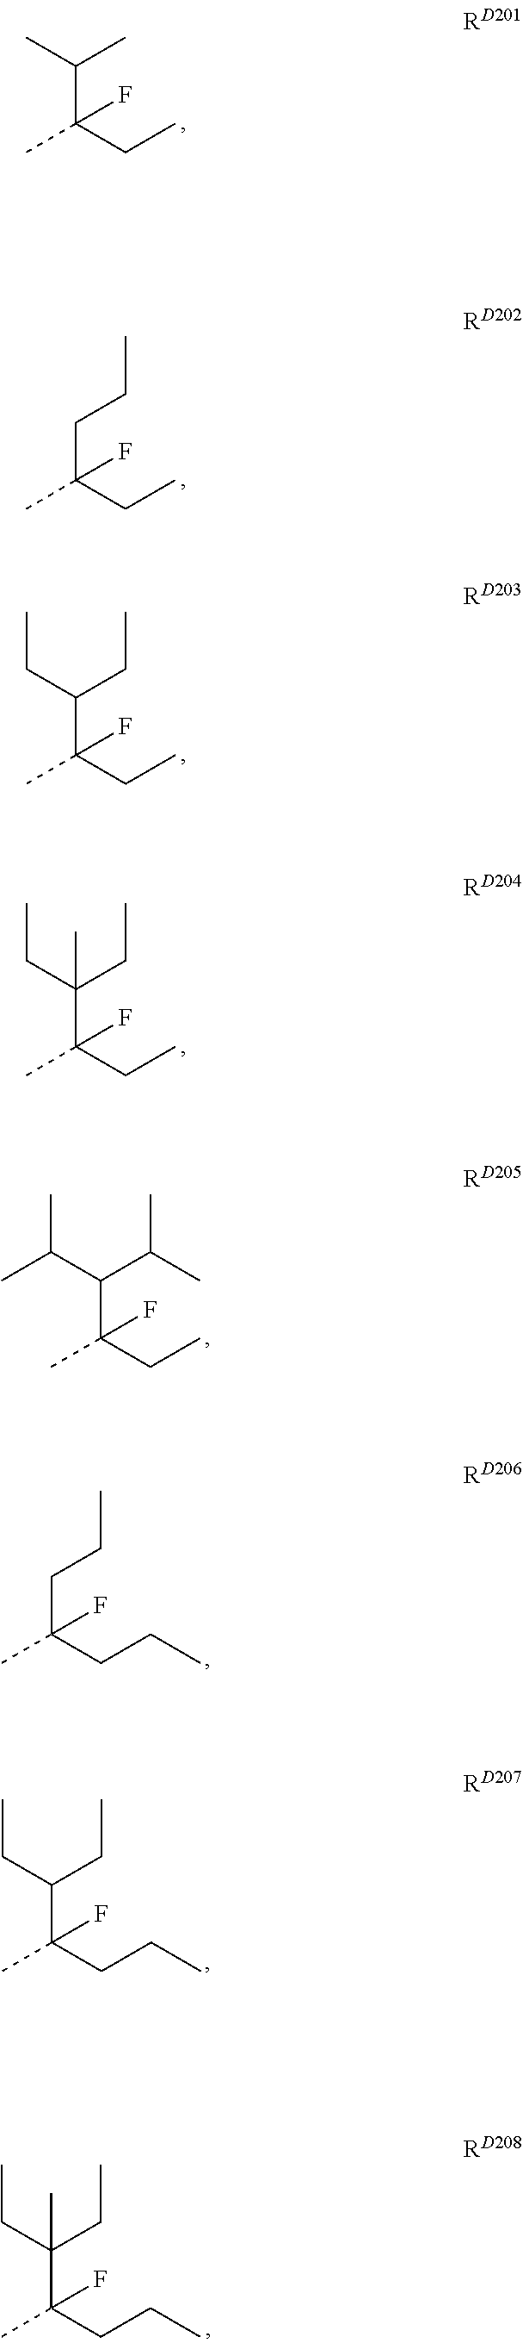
C(C(CC)(C)F)(C)C.C(C(CC)(C)F)CC.C(C(CC)(C)F)(CC)CC.C(C(CC)(C)F)(CC)(CC)C.C(C(CC)(C)F)(C(C)C)C(C)C.C(C(CCC)(C)F)CC.C(C(CCC)(C)F)(CC)CC.C(C(CCC)(C)F)(CC)(CC)C
